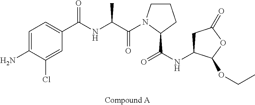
C1=C(N)C(Cl)=CC(C(NC(C(=O)N2CCCC2C(=O)NC2CC(=O)OC2OCC)C)=O)=C1
